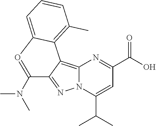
C12=C3C(=NN1C(C(C)C)=CC(C(O)=O)=N2)C(N(C)C)=OC1=CC=CC(C)=C31
